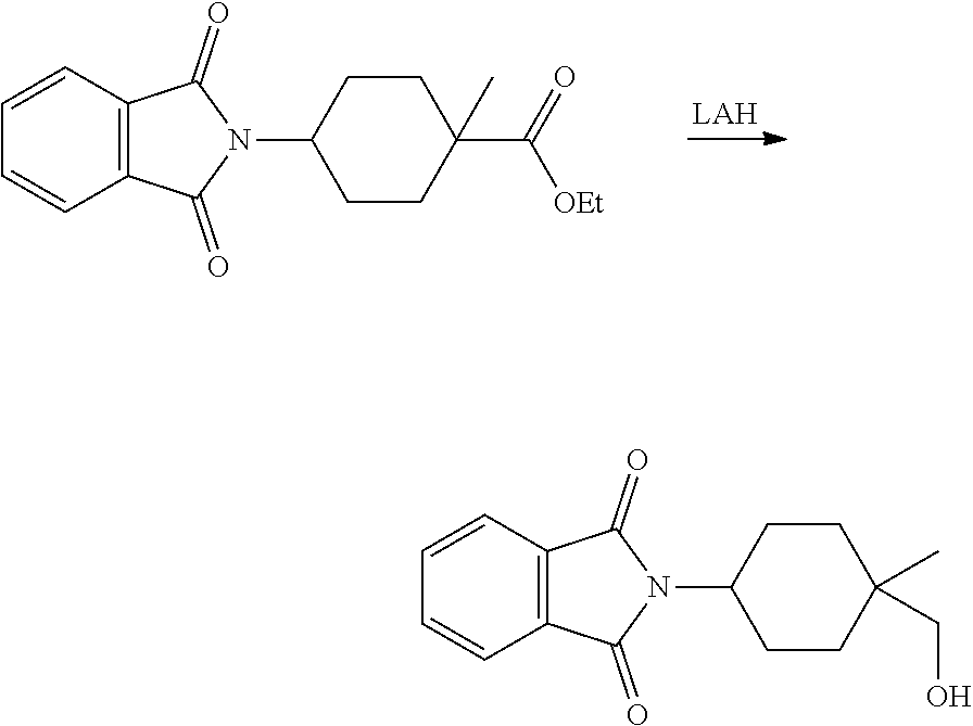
C1=CC2=C(C=C1)C(=O)N(C1CCC(C(=O)[OEt])(C)CC1)C2=O.C1=CC2=C(C=C1)C(=O)N(C1CCC(C)(CO)CC1)C2=O
